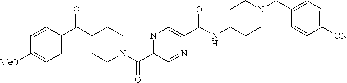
N(C(C1=CN=C(C(=O)N2CCC(C(C3=CC=C([OMe])C=C3)=O)CC2)C=N1)=O)C1CCN(CC2=CC=C([CN])C=C2)CC1
